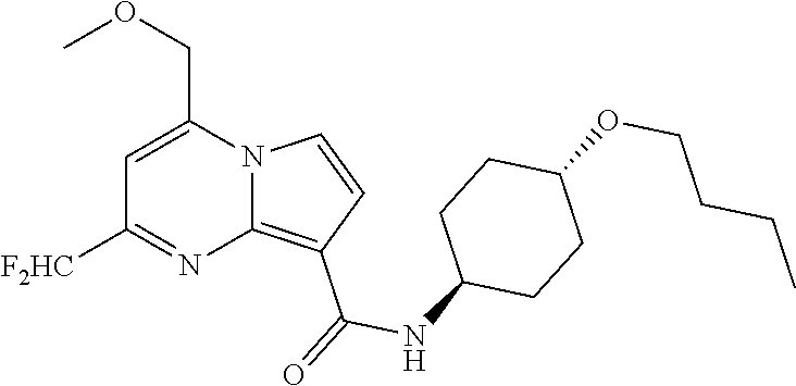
C1=C(COC)N2C(=C(C(=O)NC3CCC(OCCCC)CC3)C=C2)N=C1[F2HC]
